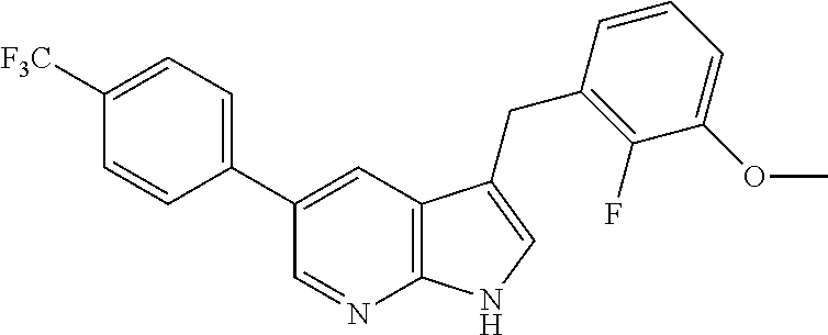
C12=C(C=C(C3=CC=C([F3C])C=C3)C=N1)C(CC1=C(F)C(OC)=CC=C1)=CN2
